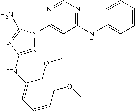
N1=C(NC2=CC=CC(OC)=C2OC)N=C(N)N1C1=CC(NC2=CC=CC=C2)=NC=N1
